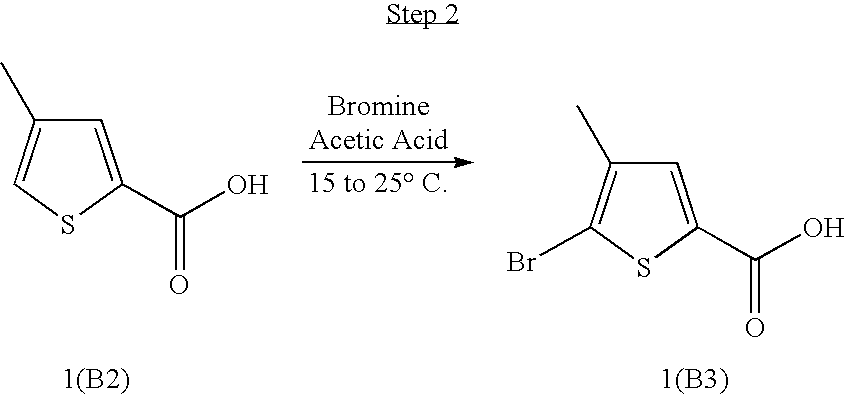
C1=C(C(O)=O)SC=C1C.C1=C(C(O)=O)SC(Br)=C1C.[1(B3)].[1(B2)]
